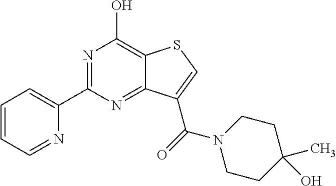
C1=CC=NC(C2=NC(O)=C3C(=N2)C(C(=O)N2CCC(O)(C)CC2)=CS3)=C1
